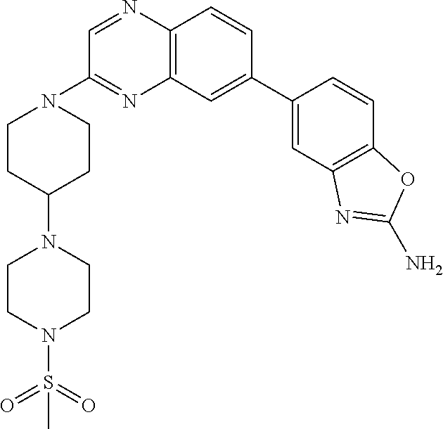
C12=C(C=CC(C3=CC4=C(C=C3)OC(N)=N4)=C1)N=CC(N1CCC(N3CCN(S(=O)(=O)C)CC3)CC1)=N2
